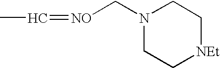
[NO](=CC)CN1CC[NEt]CC1
